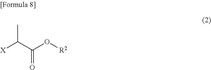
[X]C(C)C(=O)O[R2]
